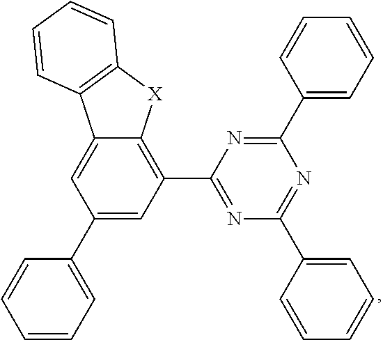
C1=CC=C(C2=CC(C3=NC(C4=CC=CC=C4)=NC(C4=CC=CC=C4)=N3)=C3C(=C2)C2=C([X]3)C=CC=C2)C=C1
